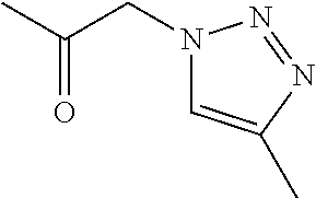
N1(CC(C)=O)C=C(C)N=N1
